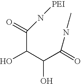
C(C(C(C(=O)NC)O)O)(=O)N[PEI]
